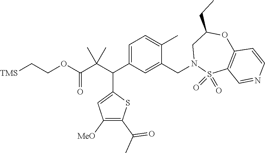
C(C(C(C1=CC([MeO])=C(C(C)=O)S1)C1=CC=C(C)C(CN2S(=O)(=O)C3=C(OC(CC)C2)C=CN=C3)=C1)(C)C)(OCC[TMS])=O
